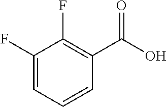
C1(F)=CC=CC(C(O)=O)=C1F
